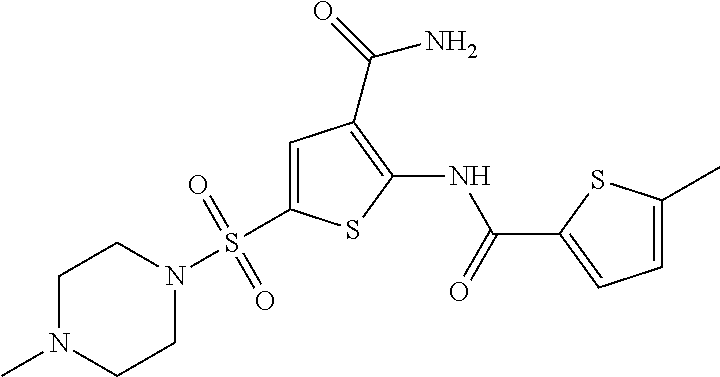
C1=C(S(N2CCN(C)CC2)(=O)=O)SC(NC(=O)C2=CC=C(C)S2)=C1C(=O)N
